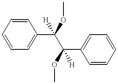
C1=C(C(C(OC)(C2=CC=CC=C2)[H])(OC)[H])C=CC=C1
